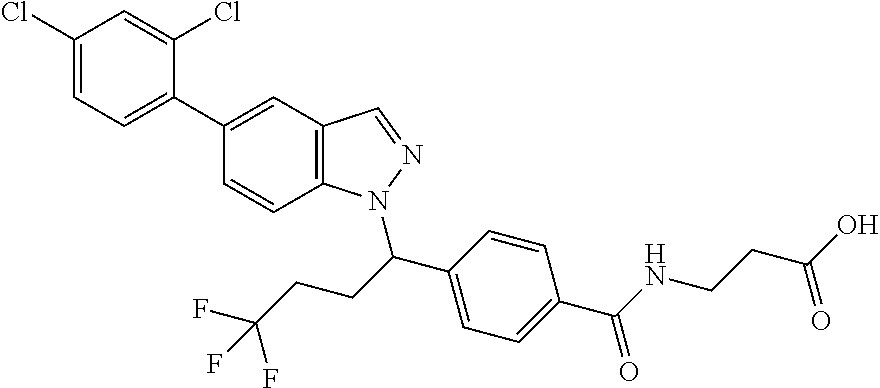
C12=C(C=C(C3=CC=C(Cl)C=C3Cl)C=C1)C=NN2C(CCC(F)(F)F)C1=CC=C(C(NCCC(O)=O)=O)C=C1
